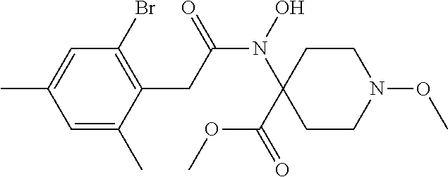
N(C(CC1=C(Br)C=C(C)C=C1C)=O)(C1(C(OC)=O)CCN(OC)CC1)O
